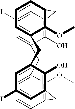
C1(I)=CC2=C(O)C(=C1)CC1=CC=CC(=C1OC)CC1=C(O)C(=CC(I)=C1)CC1=CC=CC(C1OC)C2
